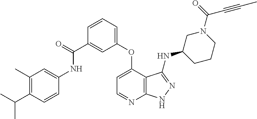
C1(C(NC2=CC(C)=C(C(C)C)C=C2)=O)=CC(OC2=CC=NC3=C2C(NC2CCCN(C(=O)C#CC)C2)=NN3)=CC=C1
